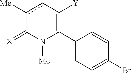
C1(C2=C([Y])cc([Me])C(=[X])N2[Me])=CC=C(Br)C=C1
